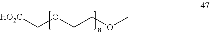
[HO2C]COCCOC
